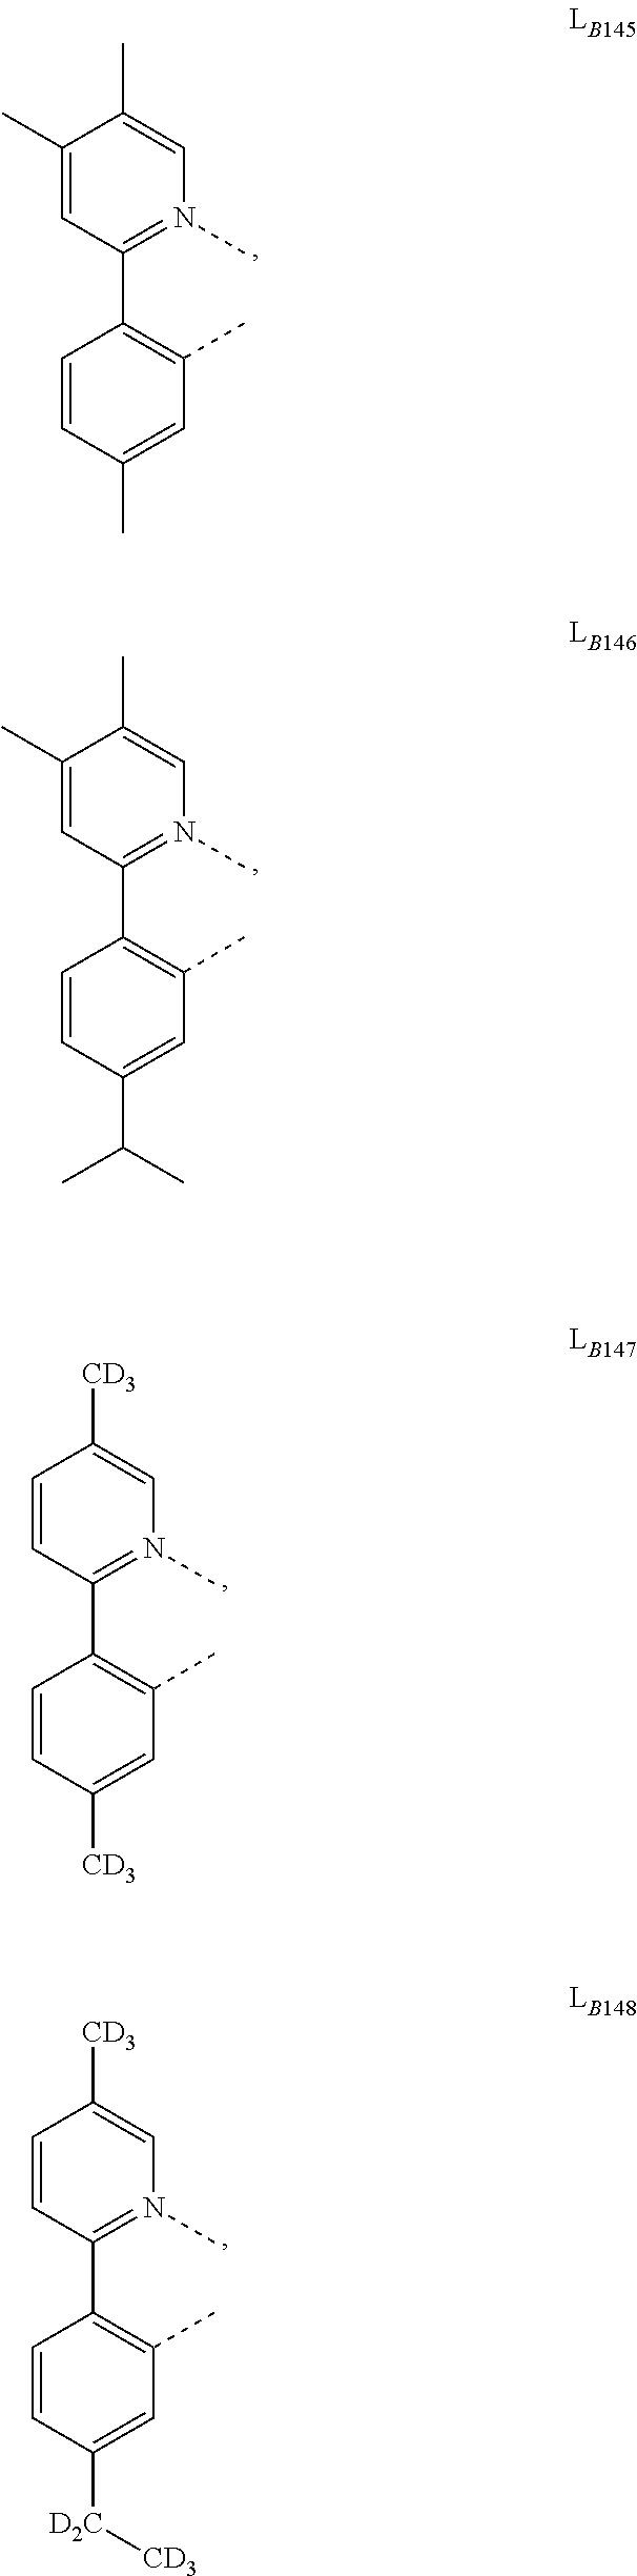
C1(C)=CC(C2=C(C)C=C(C)C=C2)=N(C)C=C1C.C1(C)=CC(C2=C(C)C=C(C(C)C)C=C2)=N(C)C=C1C.C1=CC(C2=C(C)C=C([CD3])C=C2)=N(C)C=C1[CD3].C1=CC(C2=C(C)C=C([D2C][CD3])C=C2)=N(C)C=C1[CD3]
